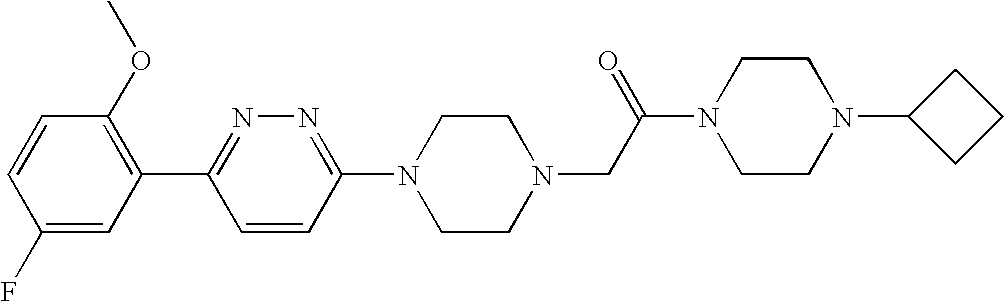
C1(F)=CC(C2=NN=C(N3CCN(CC(N4CCN(C5CCC5)CC4)=O)CC3)C=C2)=C(OC)C=C1
